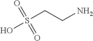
S(CCN)(O)(=O)=O
